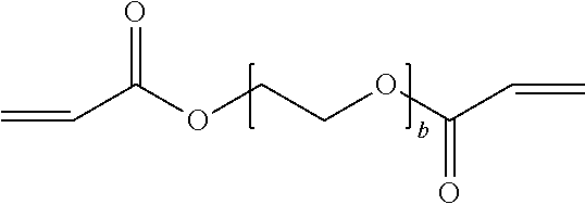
C(C(OCCOC(C=C)=O)=O)=C
